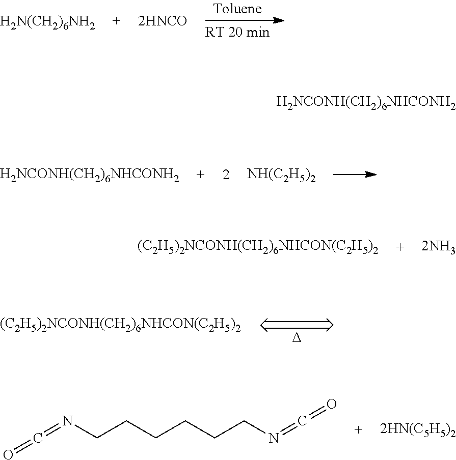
[H2N(CH2)6NH2].[H2NCONH(CH2)6NHCONH2].[NH(C2H5)2].[(C2H5)2NCONH(CH2)6NHCON(C2H5)2].C(=NCCCCCCN=C=O)=O.[D].[(C2H5)2NCONH(CH2)6NHCON(C2H5)2].[H2NCONH(CH2)6NHCONH2]
